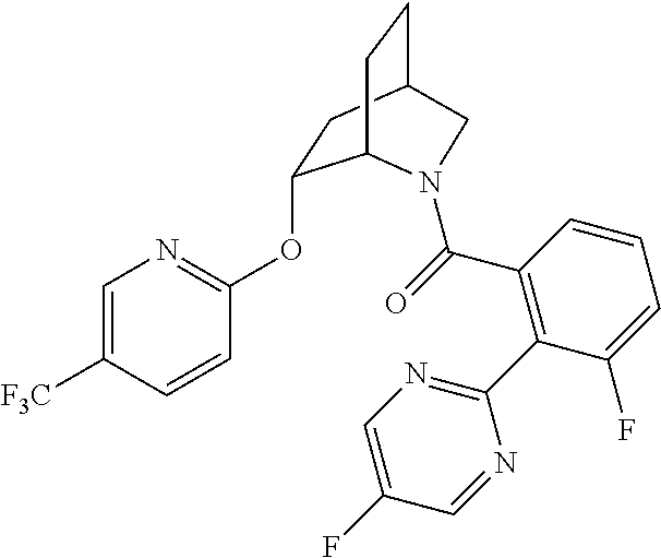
C1=C([F3C])C=CC(OC2CC3CCC2N(C(=O)C2=C(C4=NC=C(F)C=N4)C(F)=CC=C2)C3)=N1
